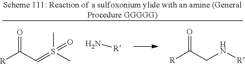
[R]C(CN[R])=O.[R]C(C=S(C)(C)=O)=O.N[R]
